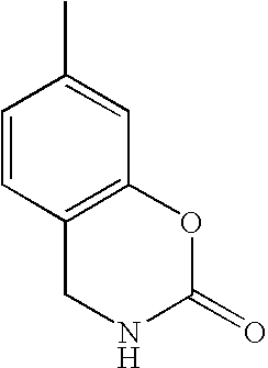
C1=CC2=C(C=C1C)OC(=O)NC2
